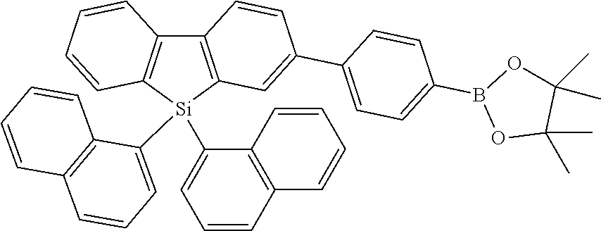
C12=C([Si](C3=CC=CC4=C3C=CC=C4)(C3=CC=CC4=C3C=CC=C4)C3=C1C=CC(C1=CC=C(B4OC(C)(C)C(C)(C)O4)C=C1)=C3)C=CC=C2
